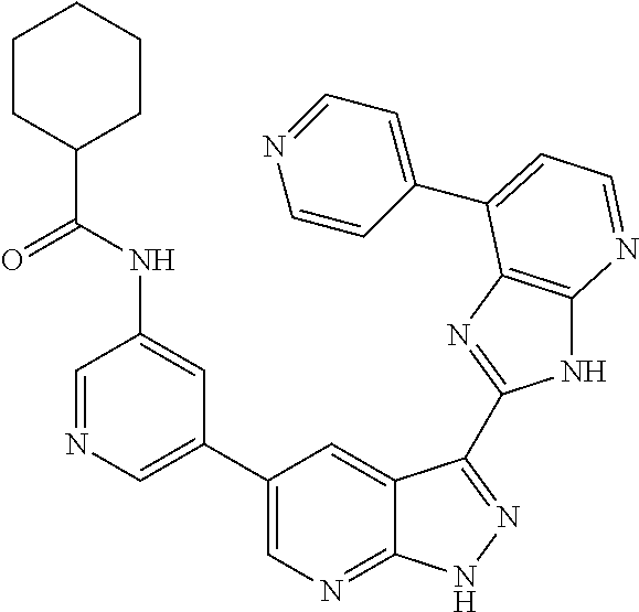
C1=NC=C(C2=CN=C3C(=C2)C(C2=NC4=C(N2)N=CC=C4C2=CC=NC=C2)=NN3)C=C1NC(=O)C1CCCCC1
